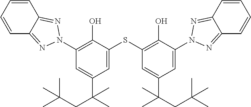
C1=CC=CC2=NN(C3=C(O)C(SC4=C(O)C(N5N=C6C(=N5)C=CC=C6)=CC(C(CC(C)(C)C)(C)C)=C4)=CC(C(C)(CC(C)(C)C)C)=C3)N=C12
